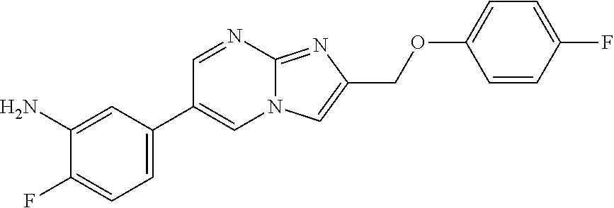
C1=C(C2=CN3C(=NC(COC4=CC=C(F)C=C4)=C3)N=C2)C=C(N)C(F)=C1
